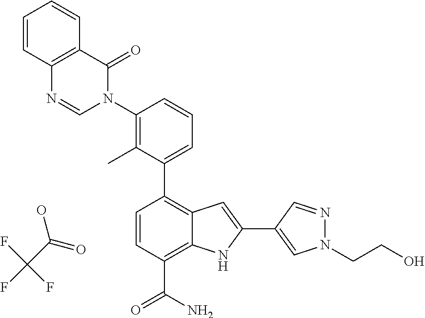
C1(C2=C3C(=C(C(=O)N)C=C2)NC(C2=CN(CCO)N=C2)=C3)=CC=CC(N2C(=O)C3=C(N=C2)C=CC=C3)=C1C.OC(C(F)(F)F)=O
